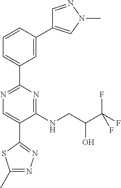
C1=NN(C)C=C1C1=CC(C2=NC=C(C3=NN=C(C)S3)C(NCC(C(F)(F)F)O)=N2)=CC=C1
